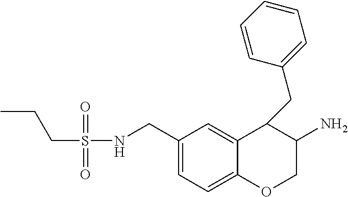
C(S(NCC1=CC=C2C(=C1)C(CC1=CC=CC=C1)C(N)CO2)(=O)=O)CC
